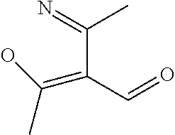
OC(=C(C=O)C(=N)C)C
